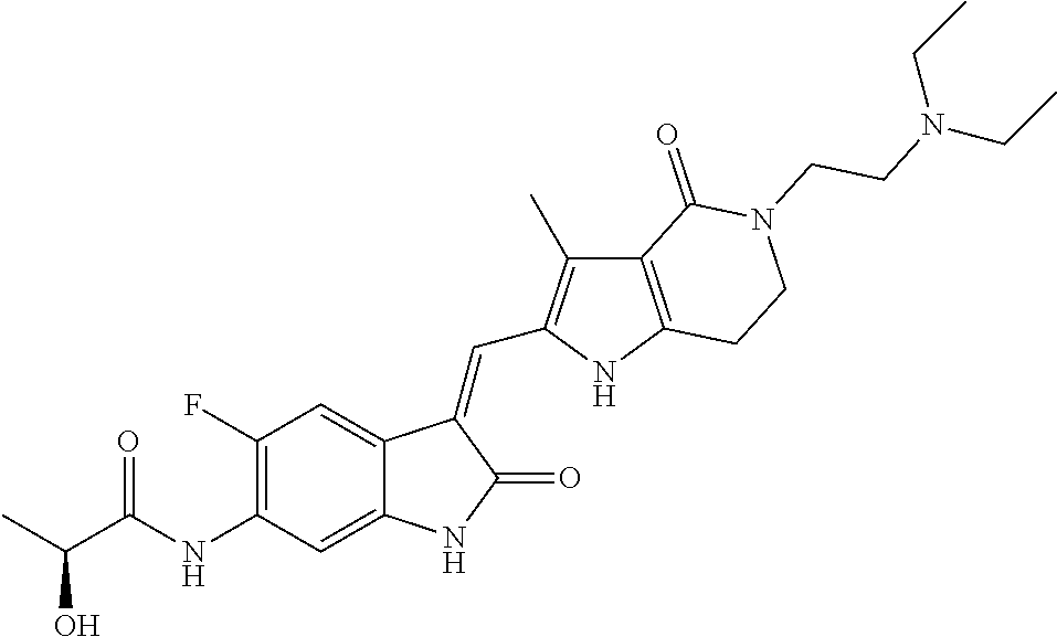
C1(F)=C(NC(C(C)O)=O)C=C2C(=C1)C(=CC1=C(C)C3=C(N1)CCN(CCN(CC)CC)C3=O)C(=O)N2
